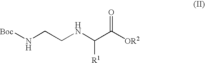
N(CCNC(C([OR2])=O)[R1])[Boc]
